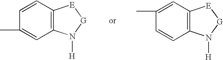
C1=CC2=C(C=C1C)N([H])[G][E]2.C1(C)=CC2=C(C=C1)N([H])[G][E]2
